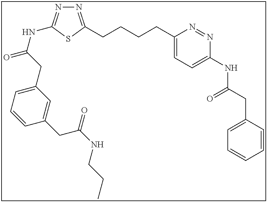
N1=C(CCCCC2=CC=C(NC(CC3=CC=CC=C3)=O)N=N2)SC(NC(=O)CC2=CC=CC(CC(NCCC)=O)=C2)=N1
